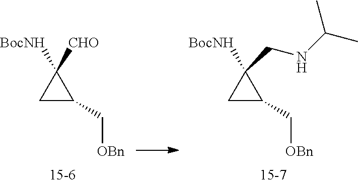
C1C(C[OBn])C1([CHO])[BocNH].C1C(C[OBn])C1([BocNH])CNC(C)C
